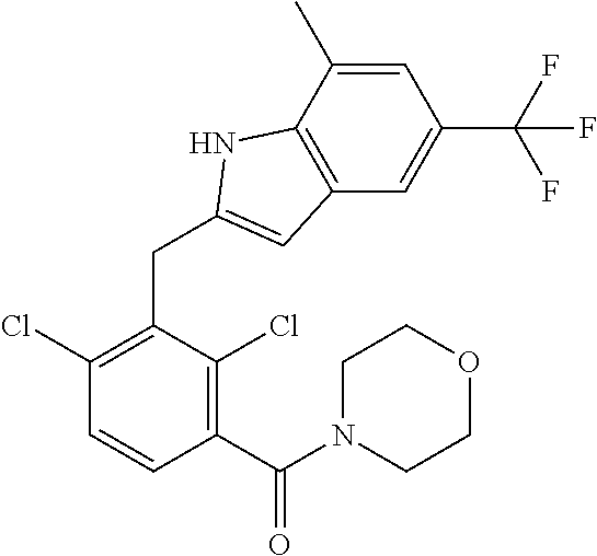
N1C(CC2=C(Cl)C=CC(C(N3CCOCC3)=O)=C2Cl)=CC2=C1C(C)=CC(C(F)(F)F)=C2
